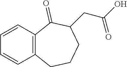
C1=CC=CC2=C1C(=O)C(CC(O)=O)CCC2
